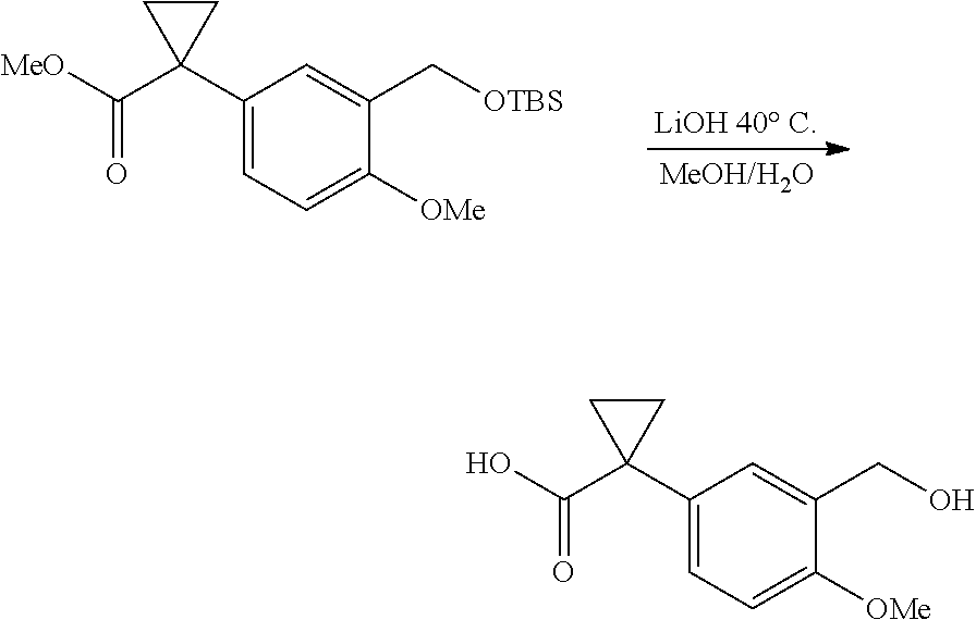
C1(C2(C([MeO])=O)CC2)=CC=C([OMe])C(C[OTBS])=C1.C1(C2(C(O)=O)CC2)=CC=C([OMe])C(CO)=C1
